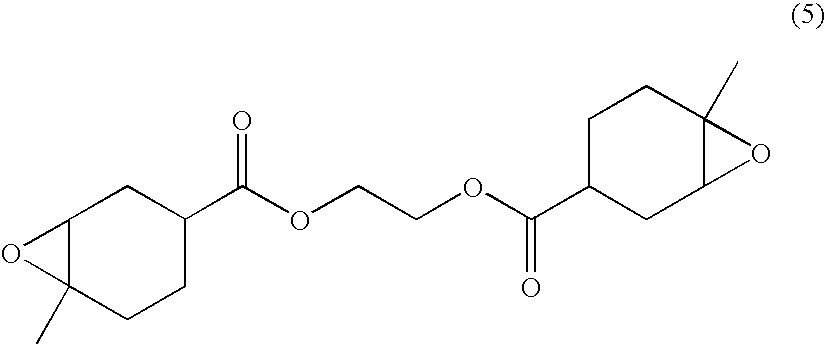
C12C(C)(CCC(C(OCCOC(C3CC4C(C)(CC3)O4)=O)=O)C1)O2
